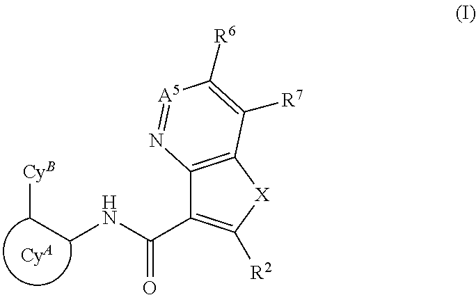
[CyB]CCNC(=O)C1=C([R2])[X]C2=C1N=[A5]C([R6])=C2[R7].[CyA]
